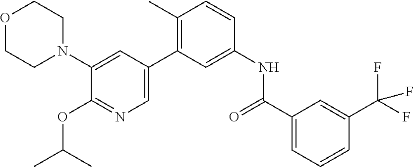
O1CCN(C2=CC(C3=C(C)C=CC(NC(C4=CC=CC(C(F)(F)F)=C4)=O)=C3)=CN=C2OC(C)C)CC1
